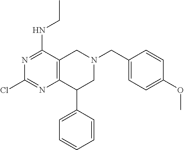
N1=C(NCC)C2=C(N=C1Cl)C(C1=CC=CC=C1)CN(CC1=CC=C(OC)C=C1)C2
